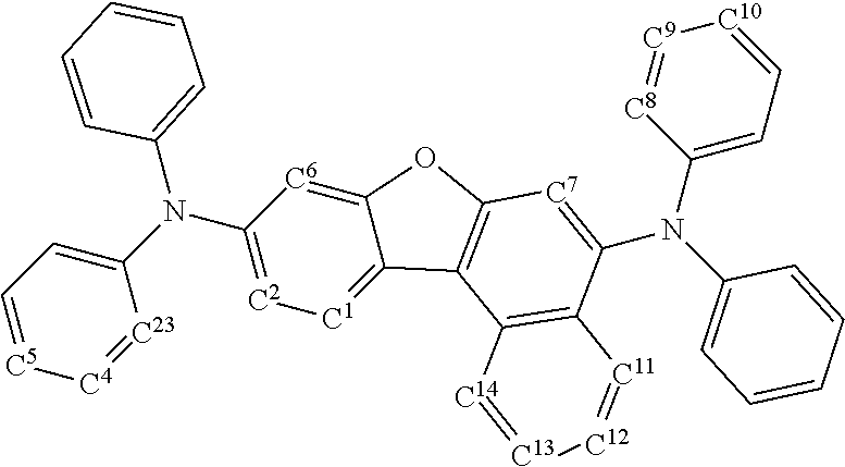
N(C1=CC=[C5][C4]=[C23]1)(C1=[C2][C1]=C2C(=[C6]1)OC1=C2C2=C(C(N(C3=CC=[C10][C9]=[C8]3)C3=CC=CC=C3)=[C7]1)[C11]=[C12][C13]=[C14]2)C1=CC=CC=C1
